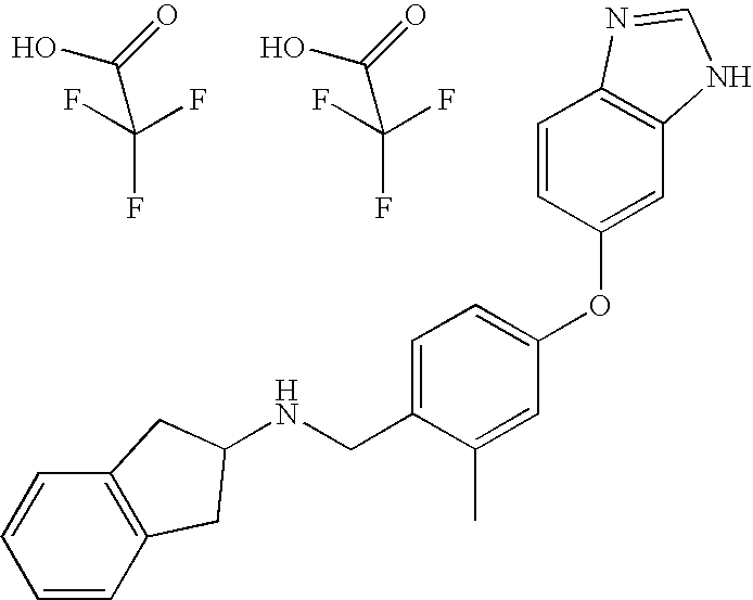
OC(=O)C(F)(F)F.OC(=O)C(F)(F)F.N(CC1=CC=C(OC2=CC3=C(C=C2)N=CN3)C=C1C)C1CC2=C(C=CC=C2)C1
